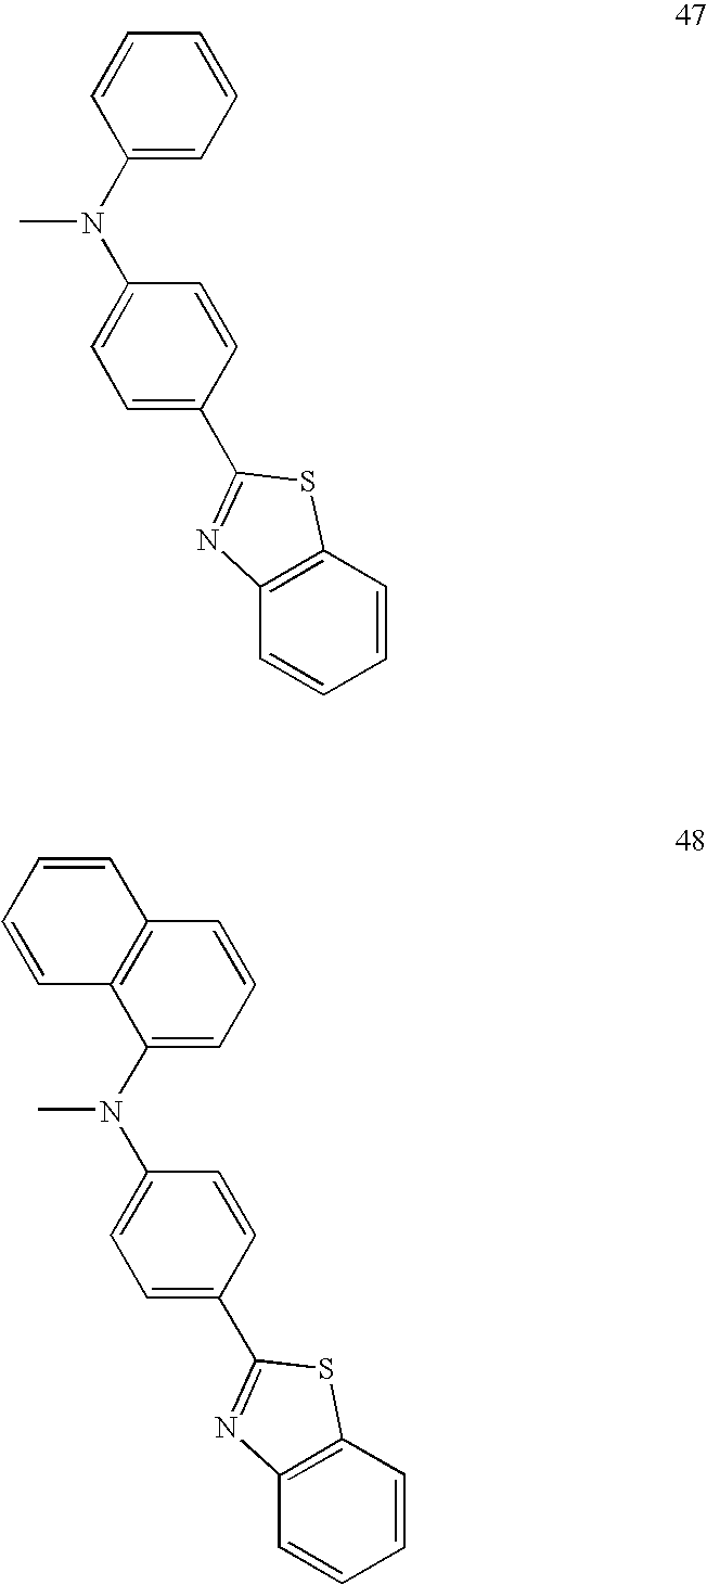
C1=CC2=C(C=C1)N=C(C1=CC=C(N(C3=CC=CC=C3)C)C=C1)S2.C1=CC2=C(C=C1)N=C(C1=CC=C(N(C3=CC=CC4=C3C=CC=C4)C)C=C1)S2
